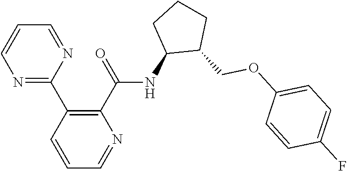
C1(C2=NC=CC=N2)=C(C(=O)NC2C(COC3=CC=C(F)C=C3)CCC2)N=CC=C1
